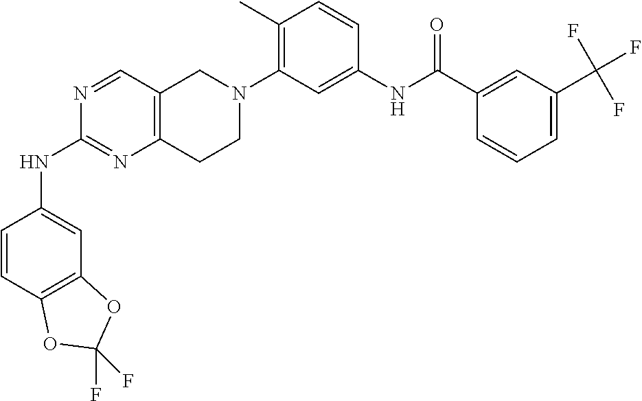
N1=CC2=C(N=C1NC1=CC3=C(C=C1)OC(F)(F)O3)CCN(C1=C(C)C=CC(NC(C3=CC(C(F)(F)F)=CC=C3)=O)=C1)C2
